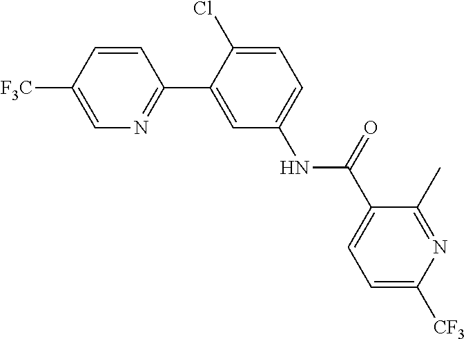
C1(C)=NC([CF3])=CC=C1C(NC1=CC=C(Cl)C(C2=NC=C([F3C])C=C2)=C1)=O
